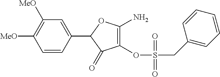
C1=CC(C2C(=O)C(OS(CC3=CC=CC=C3)(=O)=O)=C(N)O2)=CC([MeO])=C1[MeO]
